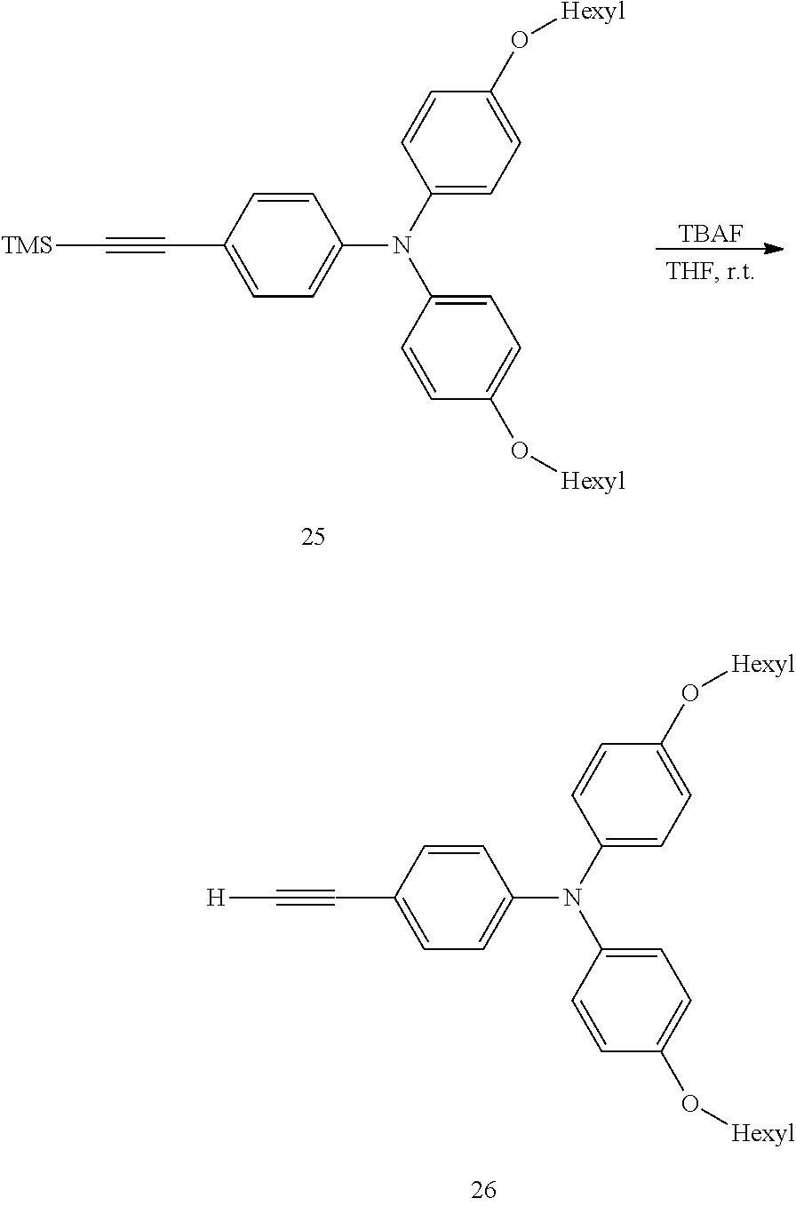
C1=CC(C#C[H])=CC=C1N(C1=CC=C(O[Hexyl])C=C1)C1=CC=C(O[Hexyl])C=C1.C1=CC(C#C[TMS])=CC=C1N(C1=CC=C(O[Hexyl])C=C1)C1=CC=C(O[Hexyl])C=C1.[TBAF]
